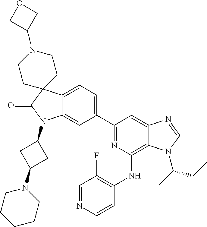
C12=CC=C(C3=NC(NC4=C(F)C=NC=C4)=C4C(=C3)N=CN4C(CC)C)C=C1N(C1CC(N3CCCCC3)C1)C(=O)C21CCN(C2COC2)CC1
